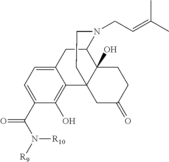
C12=CC=C(C(N([R10])[R9])=O)C(O)=C1C13C(O)(C(C2)N(CC=C(C)C)CC1)CCC(=O)C3
